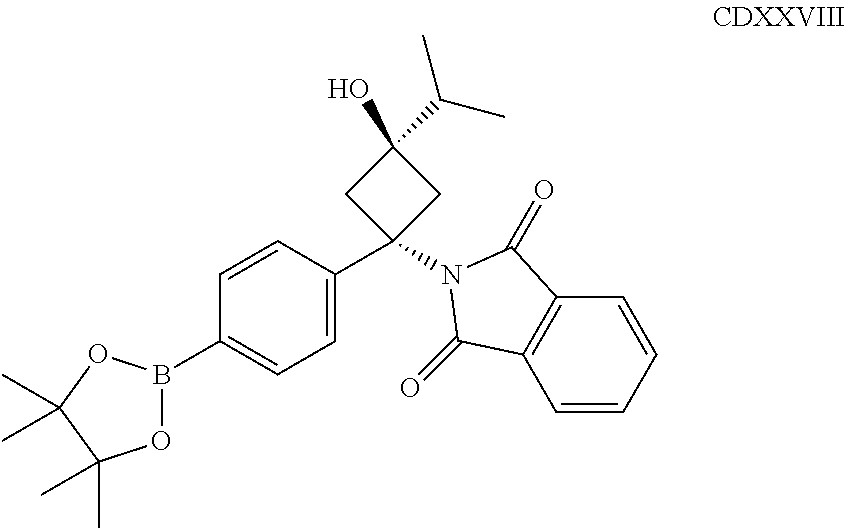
C1=CC(C2(N3C(=O)C4=C(C=CC=C4)C3=O)CC(O)(C(C)C)C2)=CC=C1B1OC(C)(C)C(C)(C)O1
